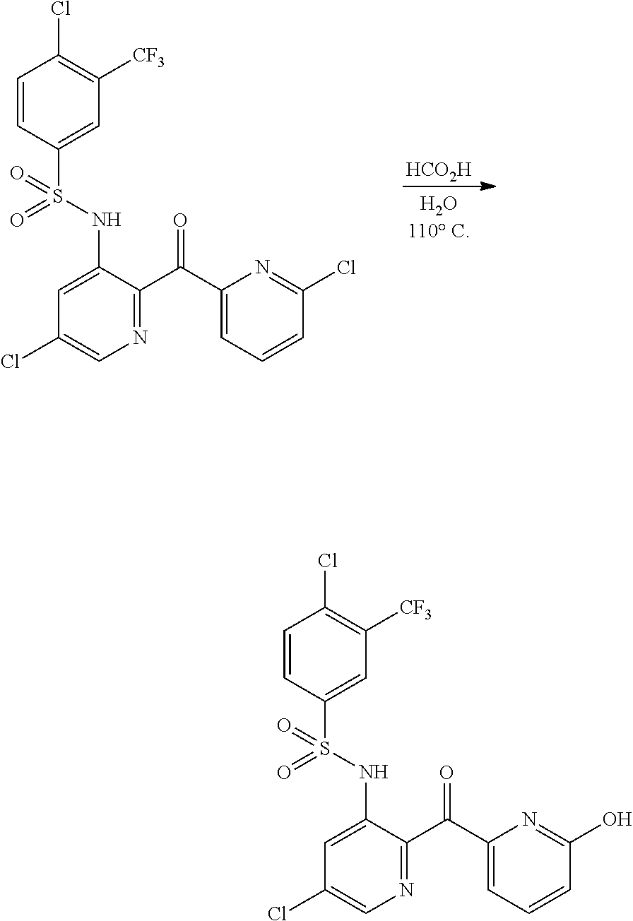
[HCO2H].C1=CC(S(NC2=CC(Cl)=CN=C2C(C2=CC=CC(Cl)=N2)=O)(=O)=O)=CC([CF3])=C1Cl.C1=CC(S(NC2=CC(Cl)=CN=C2C(C2=CC=CC(O)=N2)=O)(=O)=O)=CC([CF3])=C1Cl
